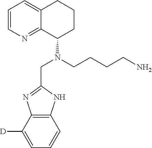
C12=C(C([D])=CC=C1)N=C(CN(C1CCCC3=CC=CN=C13)CCCCN)N2
